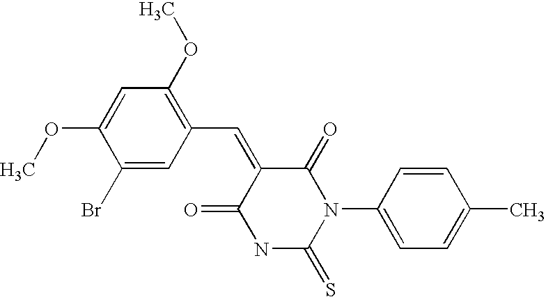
S=C1NC(=O)C(=CC2=C(OC)C=C(OC)C(Br)=C2)C(=O)N1C1=CC=C(C)C=C1
